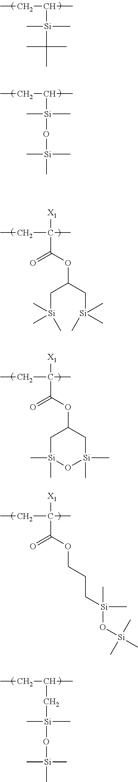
CCC(C)[Si](C)(C)C(C)(C)C.CCC(C)[Si](C)(C)O[Si](C)(C)C.[X1]C(CC)(C)C(=O)OC(C[Si](C)(C)C)C[Si](C)(C)C.[X1]C(CC)(C)C(=O)OC1C[Si](C)(C)O[Si](C)(C)C1.CCC(C)C[Si](O[Si](C)(C)C)(C)C.[X1]C(CC)(C)C(=O)OCCC[Si](C)(C)O[Si](C)(C)C
